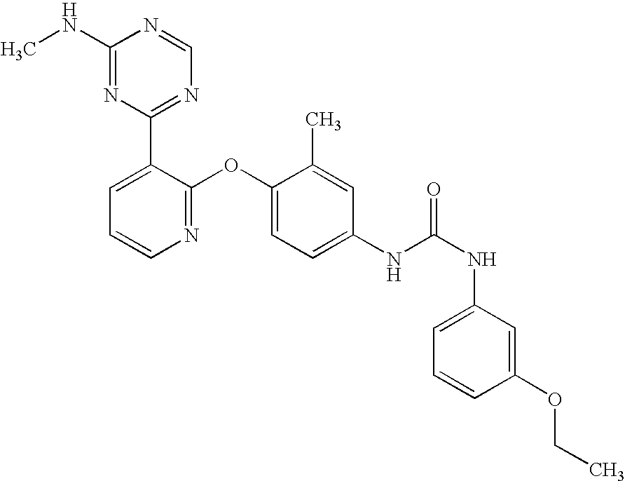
C1(NC)=NC(C2=CC=CN=C2OC2=CC=C(NC(NC3=CC=CC(OCC)=C3)=O)C=C2C)=NC=N1
